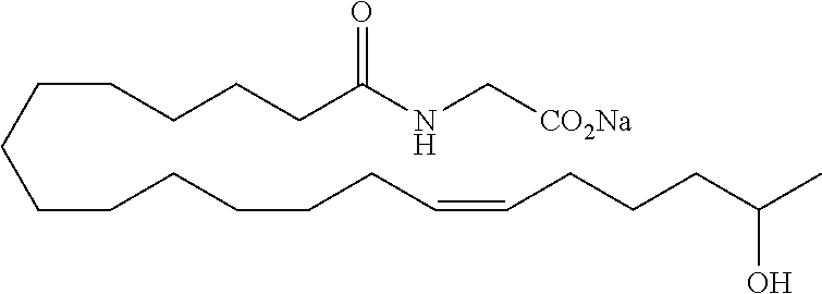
C(CCCCC(NC[CO2Na])=O)CCCCCCCC=CCCCC(C)O
